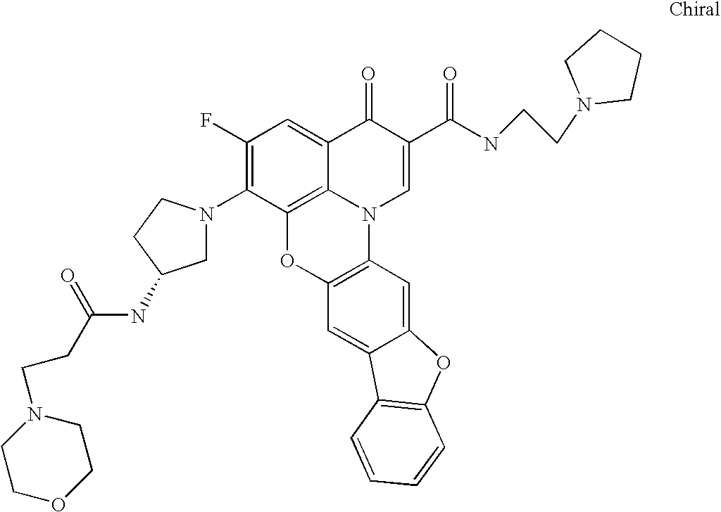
C1(F)=C(N2CC(NC(CCN3CCOCC3)=O)CC2)C2=C3C(=C1)C(=O)C(C(NCCN1CCCC1)=O)=CN3C1=C(O2)C=C2C(=C1)OC1=C2C=CC=C1
